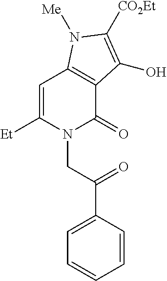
N1(CC(C2=CC=CC=C2)=O)C(=O)C2=C(C=C1[Et])N([Me])C([CO2Et])=C2O
